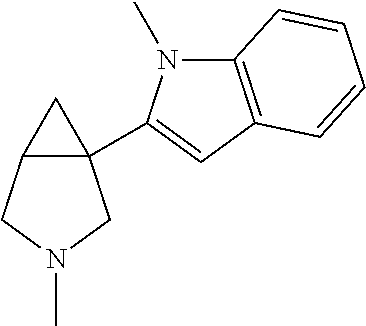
C12(C3=CC4=C(N3C)C=CC=C4)C(CN(C)C1)C2
